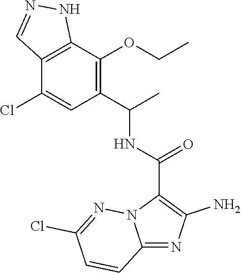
C12=C(C(OCC)=C(C(C)NC(C3=C(N)N=C4N3N=C(Cl)C=C4)=O)C=C1Cl)NN=C2
